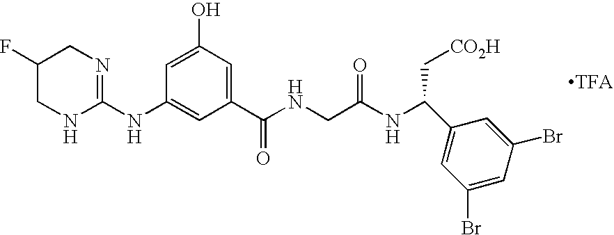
C1(NC2=NCC(F)CN2)=CC(C(=O)NCC(NC(C2=CC(Br)=CC(Br)=C2)C[CO2H])=O)=CC(O)=C1
